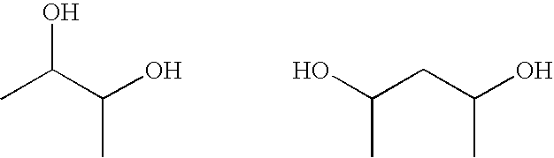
CC(C(O)C)O.C(CC(O)C)(O)C
